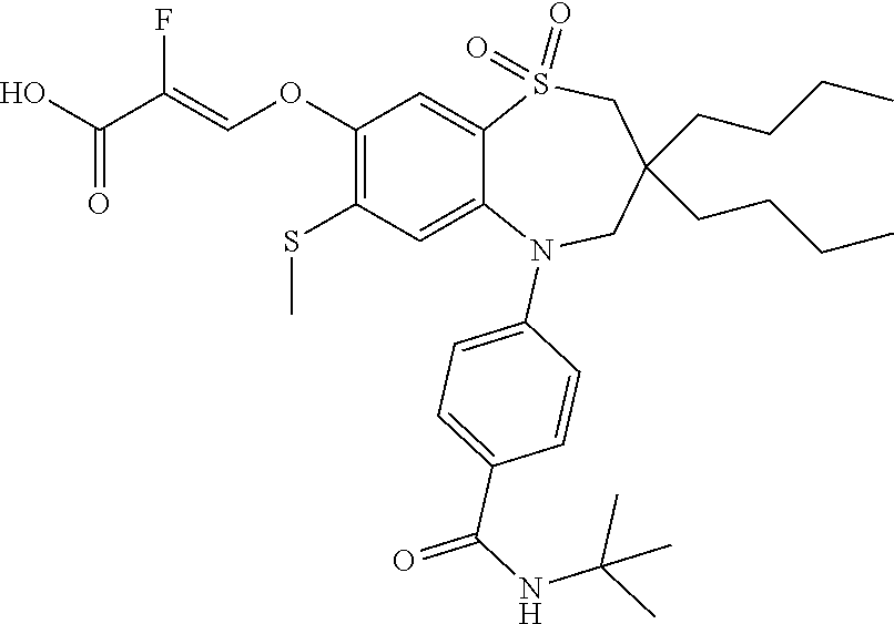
OC(=O)C(=COC1=C(SC)C=C2C(=C1)S(=O)(=O)CC(CCCC)(CCCC)CN2C1=CC=C(C(NC(C)(C)C)=O)C=C1)F
